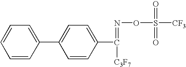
C1=CC(C(=NOS(=O)(=O)[CF3])[C3F7])=CC=C1C1=CC=CC=C1
